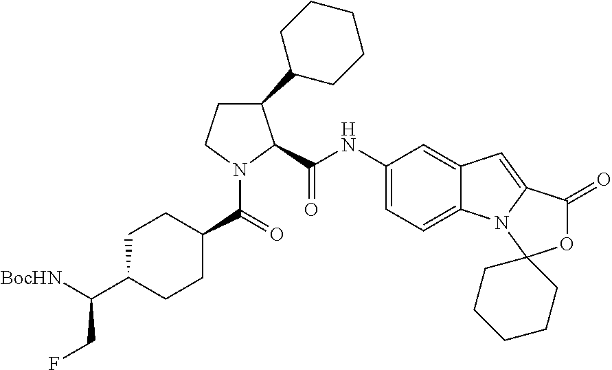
C1CN(C(=O)C2CCC(C([BocHN])CF)CC2)C(C(NC2=CC=C3C(=C2)C=C2N3C3(OC2=O)CCCCC3)=O)C1C1CCCCC1
